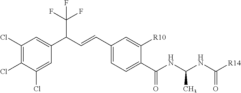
C1(Cl)=C(Cl)C(Cl)=CC(C(C=CC2=CC=C(C(NC(NC([R14])=O)C)=O)C([R10])=C2)C(F)(F)F)=C1
